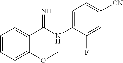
C1=CC=C(OC)C(C(NC2=CC=C([CN])C=C2F)=N)=C1
